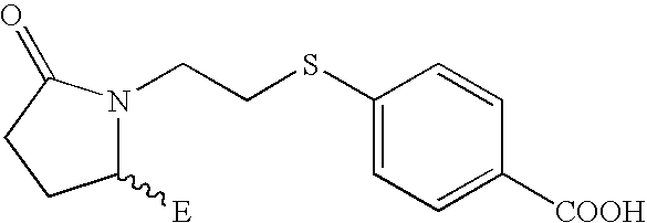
N1(CCSC2=CC=C([COOH])C=C2)C([E])CCC1=O
